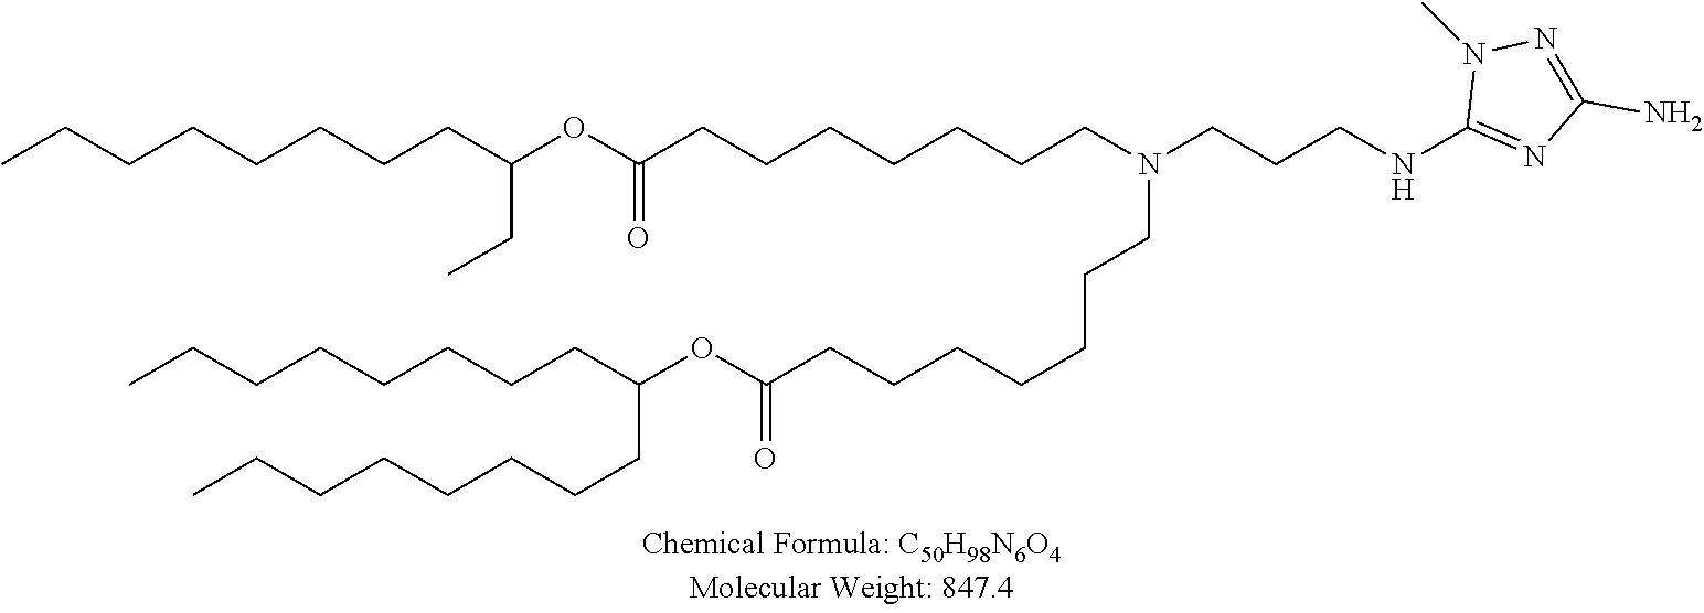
CCCCCCCCC(OC(CCCCCCCN(CCCNC1=NC(N)=NN1C)CCCCCCCC(OC(CCCCCCCC)CCCCCCCC)=O)=O)CC
